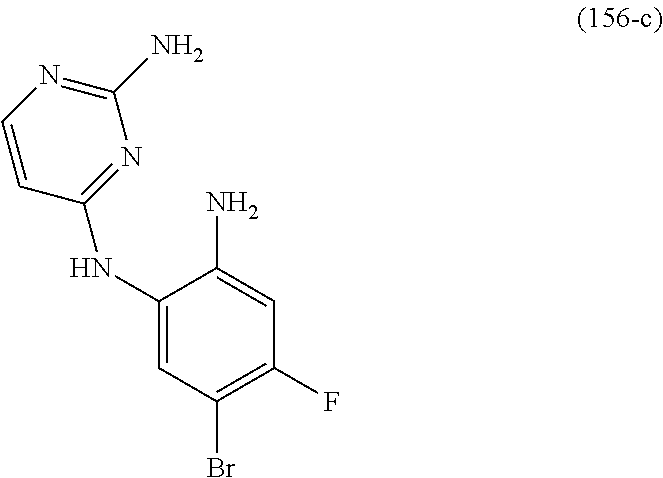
C1(NC2=CC(Br)=C(F)C=C2N)=NC(N)=NC=C1
